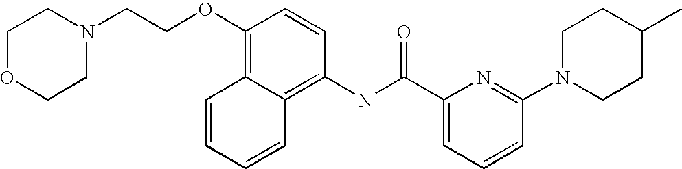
C1OCCN(CCOC2=C3C(=C(NC(C4=CC=CC(N5CCC(C)CC5)=N4)=O)C=C2)C=CC=C3)C1
